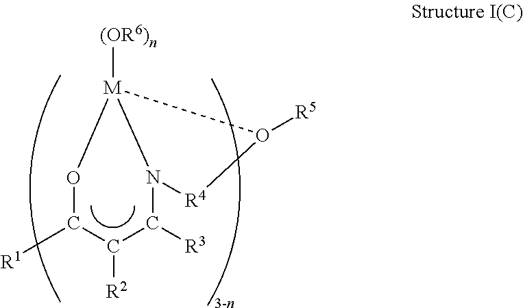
C1([R1])C([R2])C([R3])N2[R4]O([R5])[M]2([(OR6)n])O1
